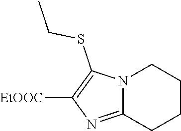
C12=NC([EtOOC])=C(SCC)N1CCCC2
